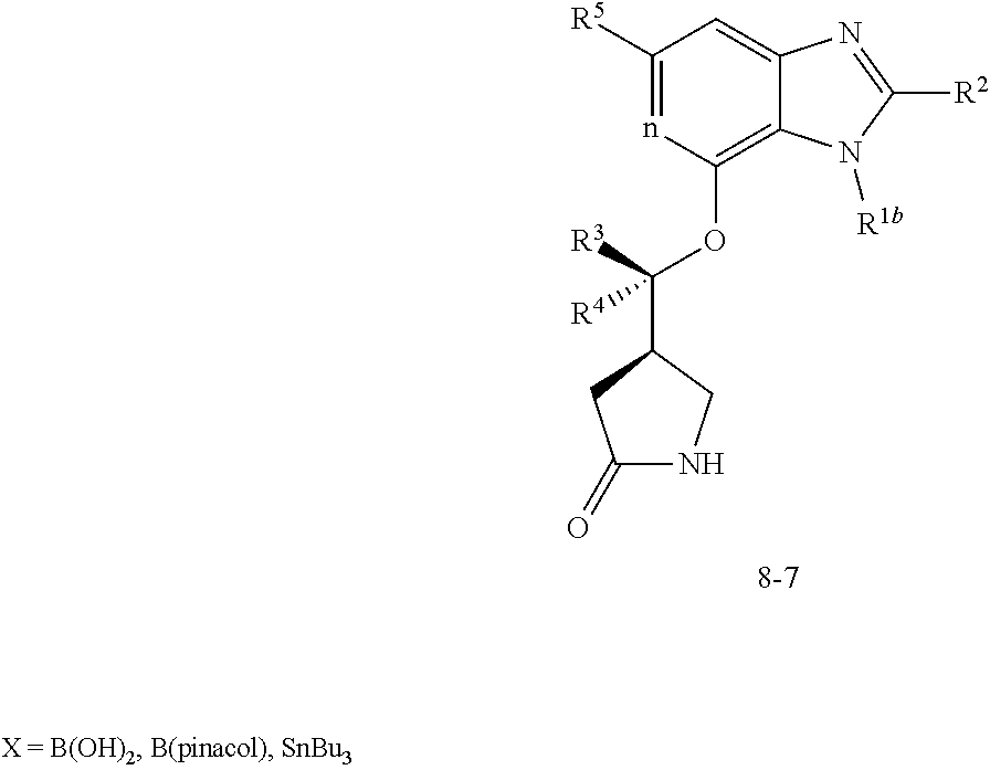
C1(=O)NCC(C(OC2=C3C(=CC([R5])=n2)N=C([R2])N3[R1b])([R3])[R4])C1
